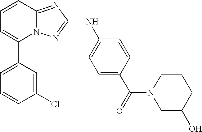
C1(C2=CC=CC3=NC(NC4=CC=C(C(=O)N5CC(O)CCC5)C=C4)=NN23)=CC=CC(Cl)=C1
